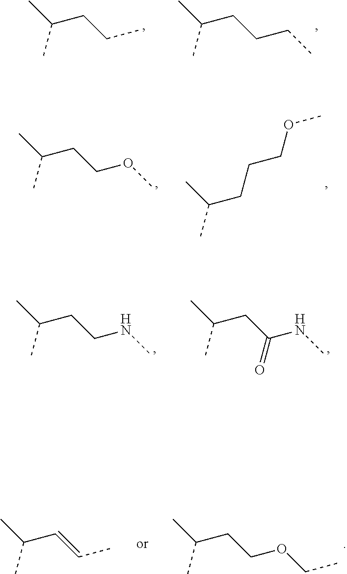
C(C=CC)(C)C.C(CCOCC)(C)C.C(CCC)(C)C.C(CCCC)(C)C.C(CCOC)(C)C.CC(CCCOC)C.C(CCNC)(C)C.C(CC(NC)=O)(C)C
